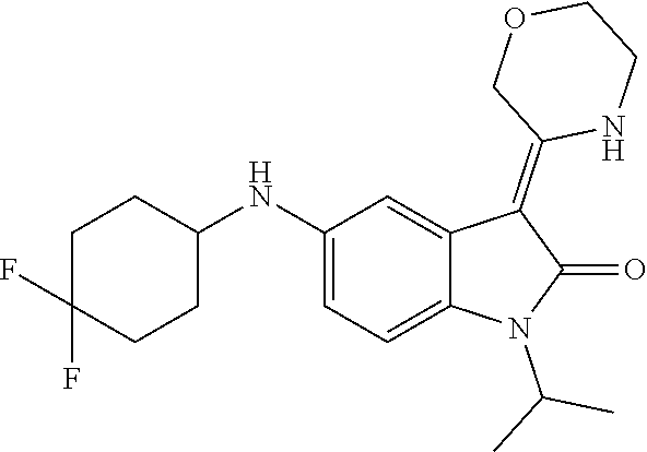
C1(NC2CCC(F)(F)CC2)=CC=C2C(=C1)C(=C1NCCOC1)C(=O)N2C(C)C
